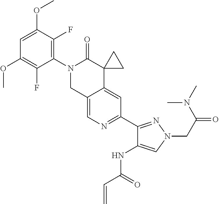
C12=CN=C(C3=NN(CC(=O)N(C)C)C=C3NC(C=C)=O)C=C1C1(C(=O)N(C3=C(F)C(OC)=CC(OC)=C3F)C2)CC1
